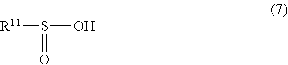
[R11]S(O)=O
